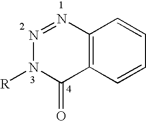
C12=C(C=CC=C1)C(=O)N([R])N=N2
